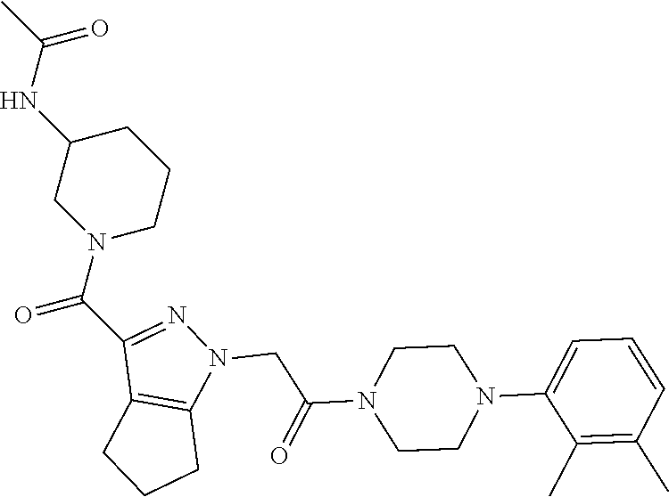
C1(NC(C)=O)CN(C(=O)C2=NN(CC(N3CCN(C4=CC=CC(C)=C4C)CC3)=O)C3=C2CCC3)CCC1
